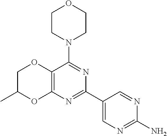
C12=C(N=C(C3=CN=C(N)N=C3)N=C1N1CCOCC1)OC(C)CO2
